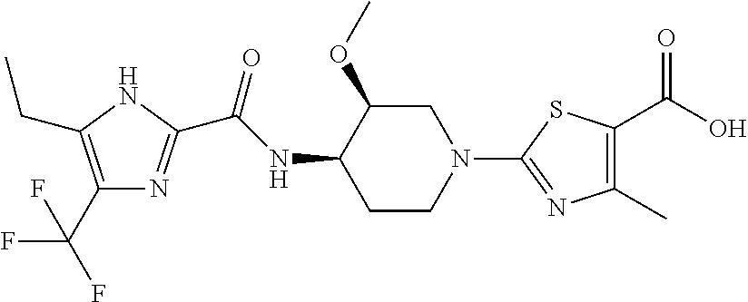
C1(C(F)(F)F)=C(CC)NC(C(NC2CCN(C3=NC(C)=C(C(O)=O)S3)CC2OC)=O)=N1
